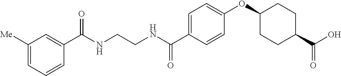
C(NCCNC(C1=CC=C(OC2CCC(C(O)=O)CC2)C=C1)=O)(=O)C1=CC([Me])=CC=C1
